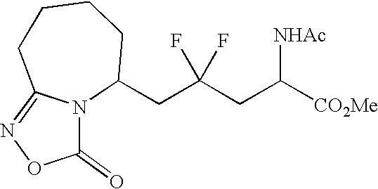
N12C(CC(CC([CO2Me])[NHAc])(F)F)CCCCC1=NOC2=O
